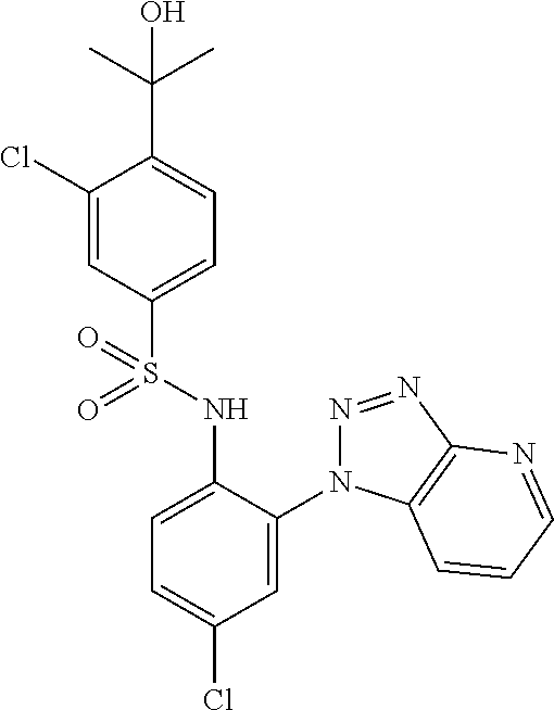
C1(Cl)=CC(S(NC2=CC=C(Cl)C=C2N2N=NC3=C2C=CC=N3)(=O)=O)=CC=C1C(C)(C)O
